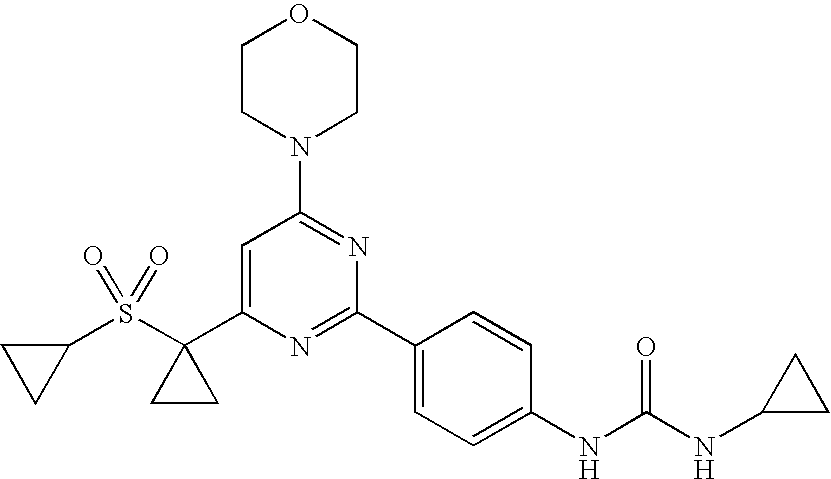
C1CN(C2=NC(C3=CC=C(NC(NC4CC4)=O)C=C3)=NC(C3(S(=O)(=O)C4CC4)CC3)=C2)CCO1
